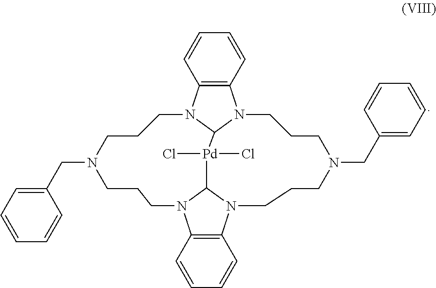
C12=C(N3C4N1CCCN(CC1=CC=CC=C1)CCCN1C5=C(N(C1[Pd]4(Cl)Cl)CCCN(CC1=CC=CC=C1)CCC3)C=CC=C5)C=CC=C2
